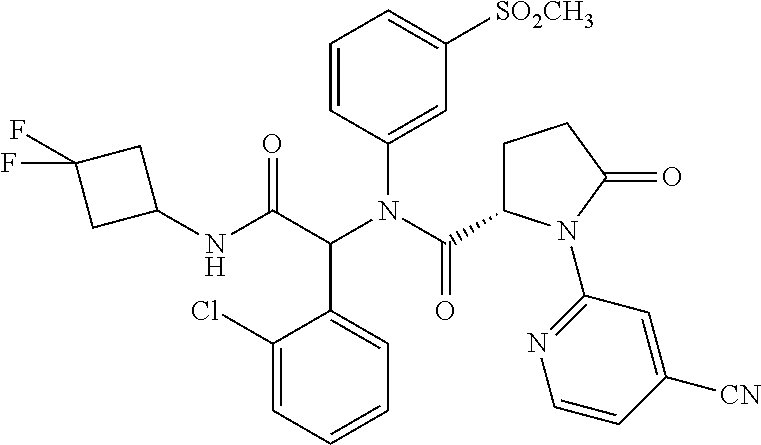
C1(Cl)=CC=CC=C1C(C(NC1CC(F)(F)C1)=O)N(C(C1CCC(=O)N1C1=NC=CC([CN])=C1)=O)C1=CC([SO2CH3])=CC=C1
